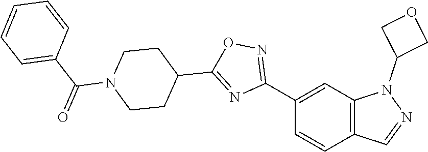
C1(C2=NOC(C3CCN(C(C4=CC=CC=C4)=O)CC3)=N2)=CC2=C(C=C1)C=NN2C1COC1
